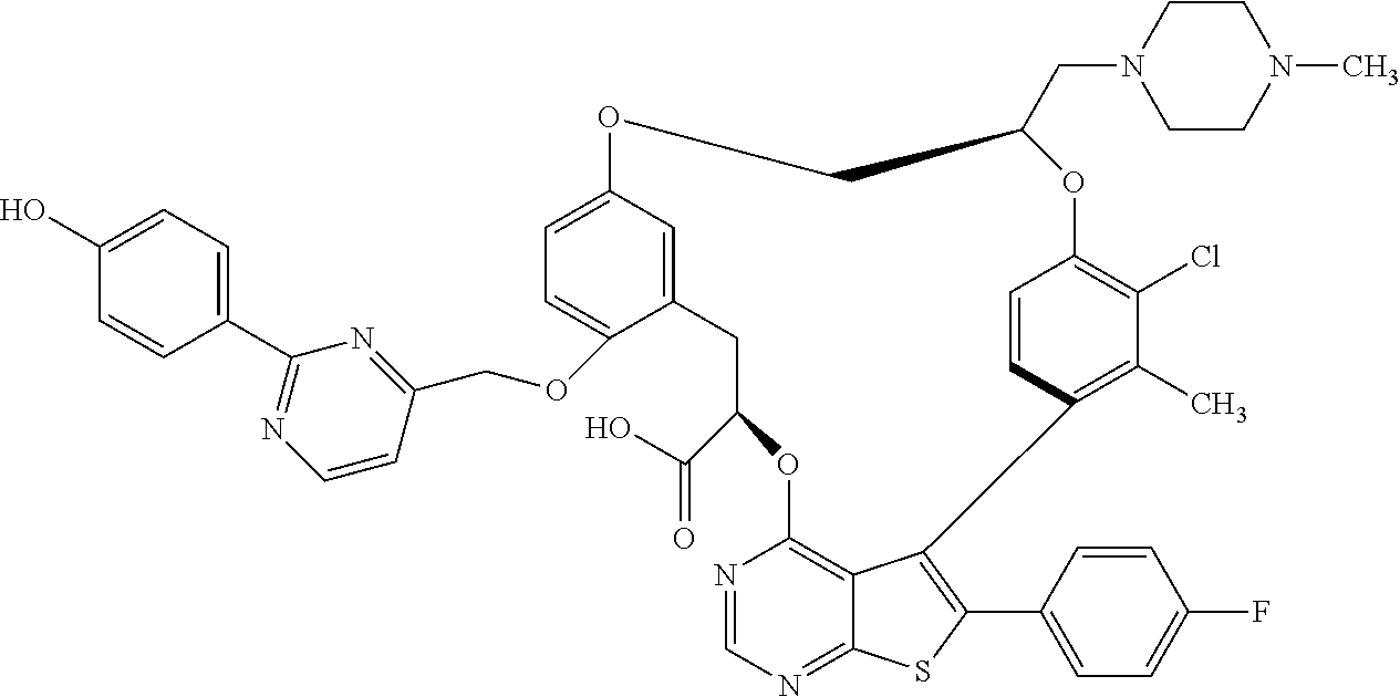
C12=C3C(=NC=N1)SC(C1=CC=C(F)C=C1)=C3C1=C(C)C(Cl)=C(C=C1)OC(CN1CCN(C)CC1)COC1=CC=C(OCC3=NC(C4=CC=C(O)C=C4)=NC=C3)C(=C1)CC(C(O)=O)O2
